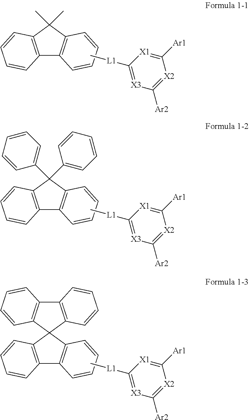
C12=C(C(C)(C)C3=C1C=CC=C3)C=CC=C2.C[L1]C1=[X3]C([Ar2])=[X2]C([Ar1])=[X1]1.C12=C(C(C3=CC=CC=C3)(C3=CC=CC=C3)C3=C1C=CC=C3)C=CC=C2.C[L1]C1=[X3]C([Ar2])=[X2]C([Ar1])=[X1]1.C12=C(C3(C4=C1C=CC=C4)C1=C(C4=C3C=CC=C4)C=CC=C1)C=CC=C2.C[L1]C1=[X3]C([Ar2])=[X2]C([Ar1])=[X1]1
